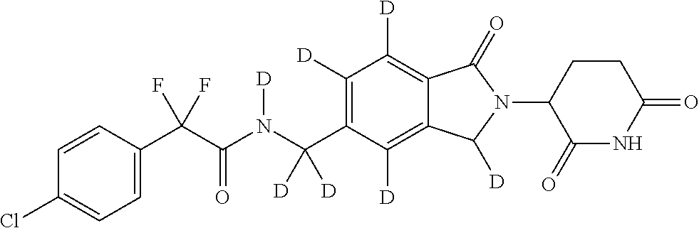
C1=CC(C(C(N(C(C2=C([D])C([D])=C3C(=C2[D])C([D])N(C2C(=O)NC(=O)CC2)C3=O)([D])[D])[D])=O)(F)F)=CC=C1Cl
